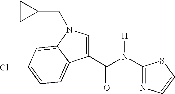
N1=C(N(C(C2=CN(CC3CC3)C3=CC(Cl)=CC=C23)=O)[H])SC=C1
